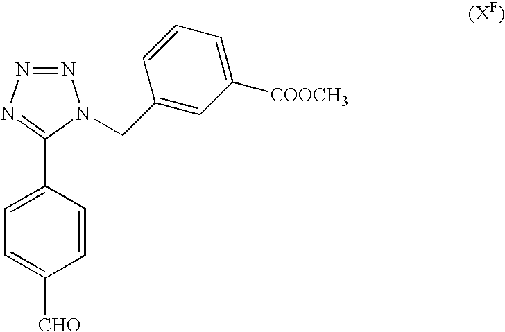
C1=CC(C2=NN=NN2CC2=CC([COOCH3])=CC=C2)=CC=C1[CHO]
